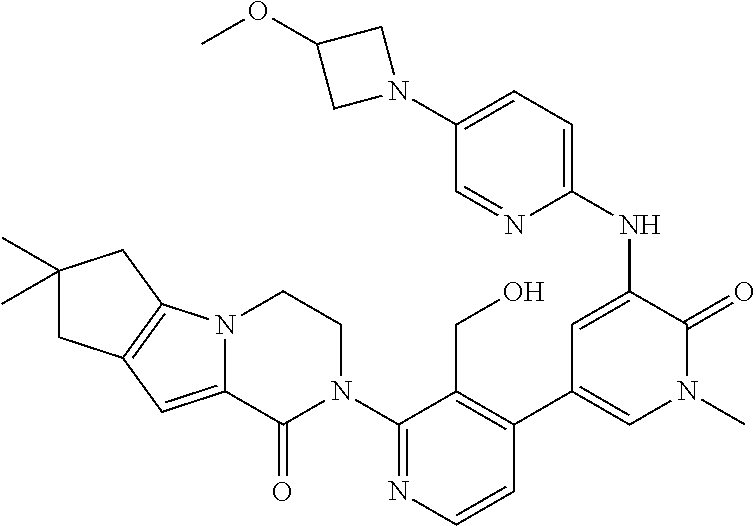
C1=CN=C(N2CCN3C(=CC4=C3CC(C)(C)C4)C2=O)C(CO)=C1C1=CN(C)C(=O)C(NC2=CC=C(N3CC(OC)C3)C=N2)=C1
